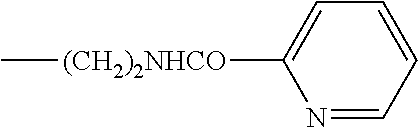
N1=CC=CC=C1[(CH2)2NHCO]C
